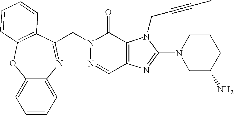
C(N1N=CC2=C(C1=O)N(CC#CC)C(N1CC(N)CCC1)=N2)C1=NC2=CC=CC=C2OC2=C1C=CC=C2
